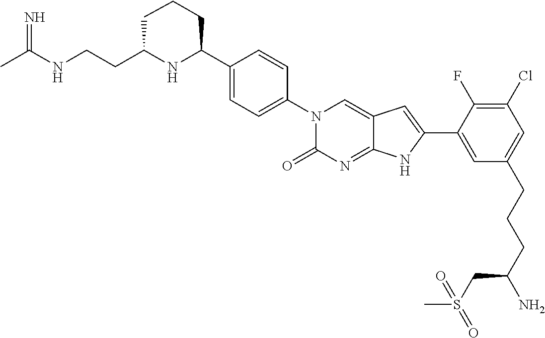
CC(NCCC1NC(C2=CC=C(N3C(=O)N=C4C(=C3)C=C(C3=CC(CCCC(N)CS(C)(=O)=O)=CC(Cl)=C3F)N4)C=C2)CCC1)=N
